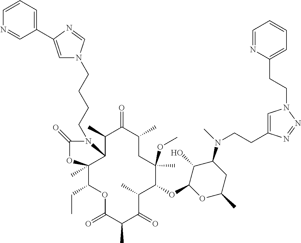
O(C1C(C)C(=O)C(C)C(=O)OC(CC)C2(C)C(C(C)C(=O)C(C)CC1(OC)C)N(CCCCN1C=C(C3=CC=CN=C3)N=C1)C(=O)O2)C1C(O)C(N(C)CCC2=CN(CCC3=CC=CC=N3)N=N2)CC(C)O1
